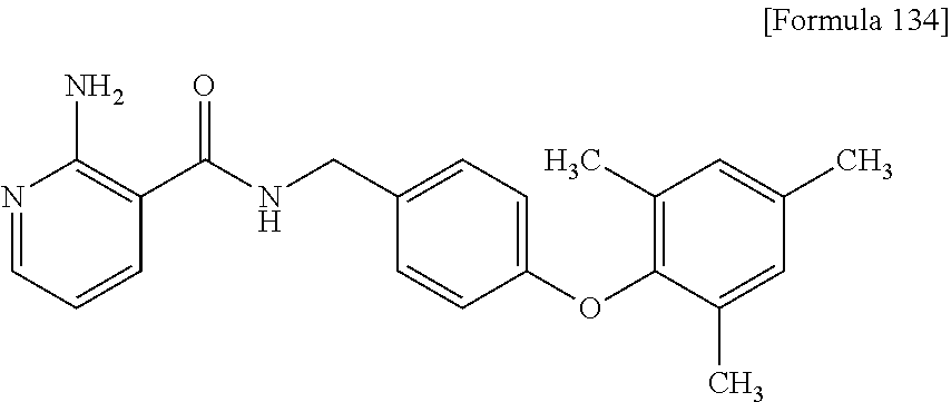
N1=CC=CC(C(NCC2=CC=C(OC3=C(C)C=C(C)C=C3C)C=C2)=O)=C1N
